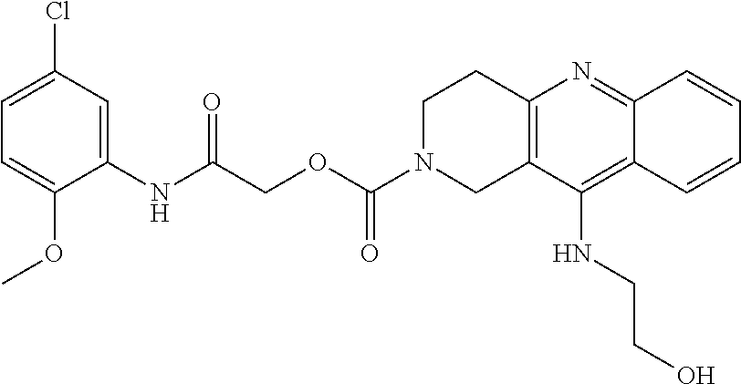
N1(C(OCC(NC2=CC(Cl)=CC=C2OC)=O)=O)CCC2=C(C1)C(NCCO)=C1C(=N2)C=CC=C1
